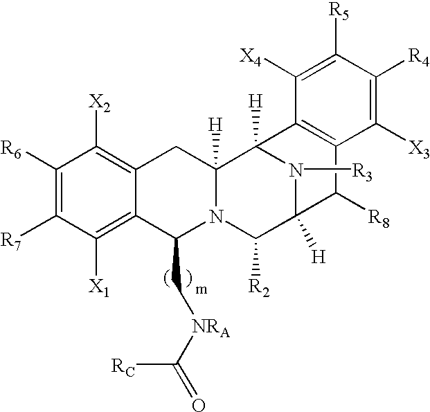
C1([R6])=C([R7])C([X1])=C2C(=C1[X2])CC1([H])N(C2C[NRA]C([RC])=O)C([R2])C2([H])N([R3])C1([H])C1=C(C2[R8])C([X3])=C([R4])C([R5])=C1[X4]
